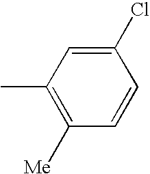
C1(Cl)=CC(C)=C([Me])C=C1
